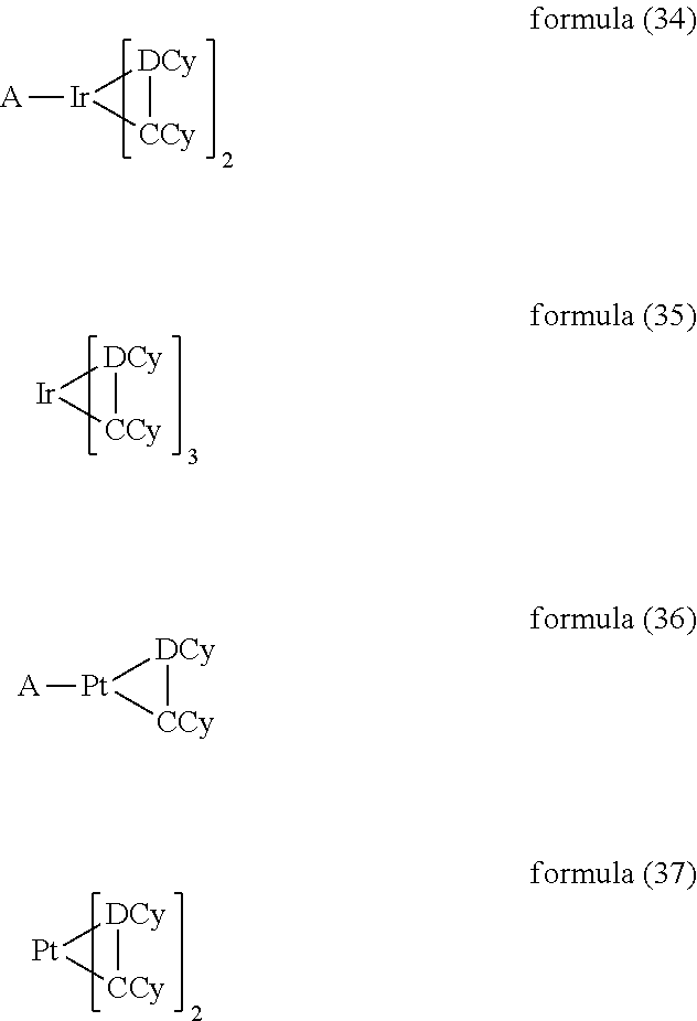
[Ir]1([A])[CCy][DCy]1.[Ir]1[CCy][DCy]1.[Pt]1[CCy][DCy]1.[Pt]1([A])[CCy][DCy]1
